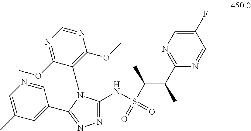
N1=C(NS(C(C)C(C2=NC=C(F)C=N2)C)(=O)=O)N(C2=C(OC)N=CN=C2OC)C(C2=CC(C)=CN=C2)=N1
